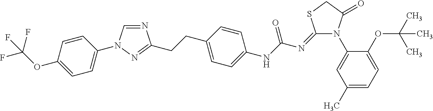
N1=CN(C2=CC=C(OC(F)(F)F)C=C2)N=C1CCC1=CC=C(NC(N=C2N(C3=CC(C)=CC=C3OC(C)(C)C)C(=O)CS2)=O)C=C1
